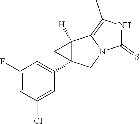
C1(F)=CC(Cl)=CC(C23C([H])(C4=C(C)NC(=S)N4C2)C3)=C1
